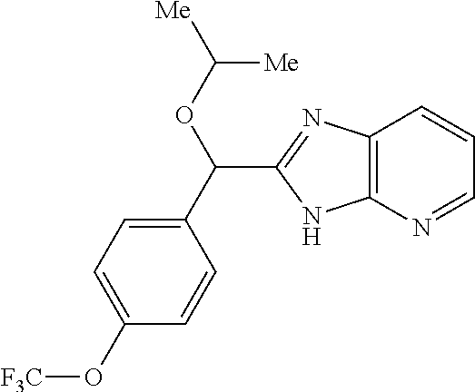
C12=C(N=CC=C1)NC(C(C1=CC=C(O[F3C])C=C1)OC([Me])[Me])=N2
